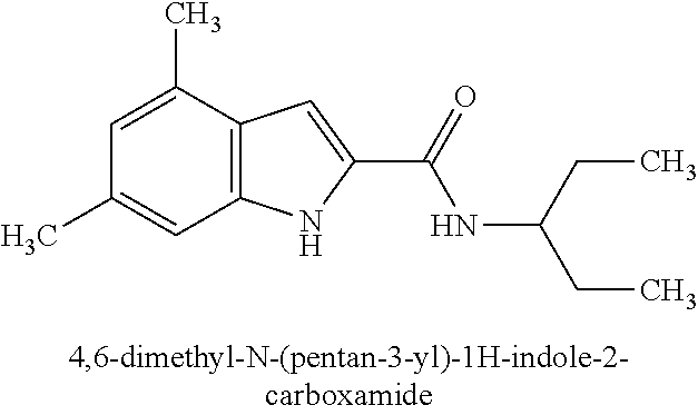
C12=C(C(C)=CC(C)=C1)C=C(C(=O)NC(CC)CC)N2
